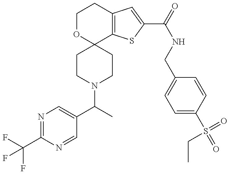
C(N1CCC2(CC1)C1=C(CCO2)C=C(C(NCC2=CC=C(S(=O)(=O)CC)C=C2)=O)S1)(C)C1=CN=C(C(F)(F)F)N=C1
